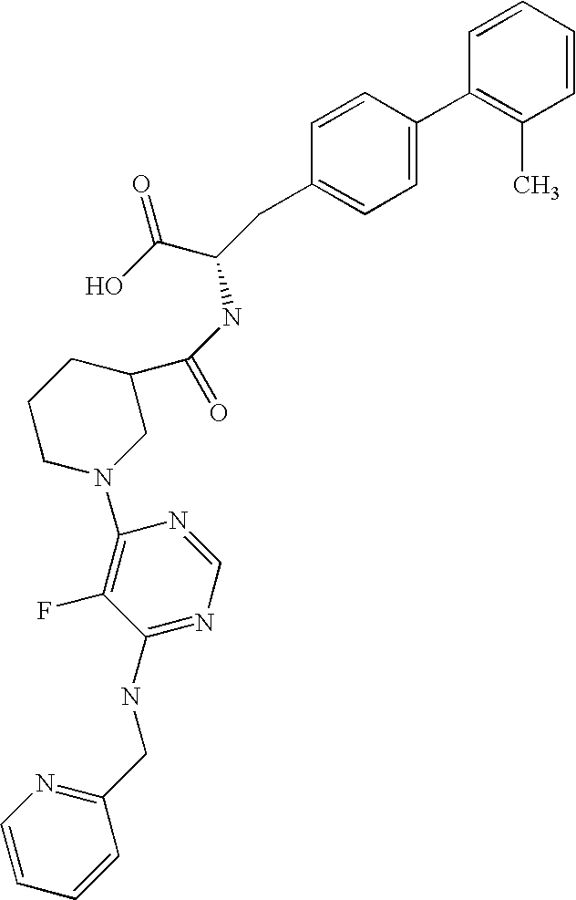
C1=CC=CC(C)=C1C1=CC=C(CC(C(=O)O)NC(C2CCCN(C3=C(F)C(NCC4=NC=CC=C4)=NC=N3)C2)=O)C=C1
